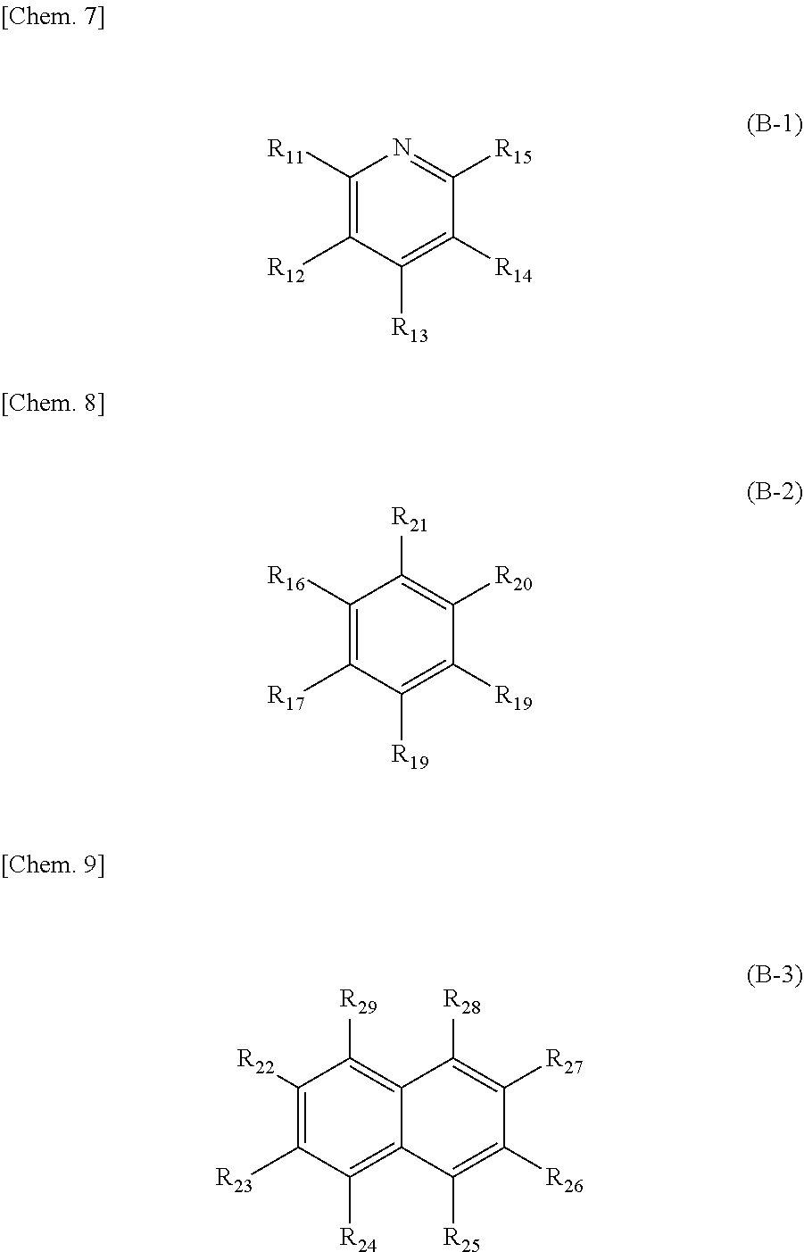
C1([R11])=C([R12])C([R13])=C([R14])C([R15])=N1.C1([R16])=C([R17])C([R19])=C([R19])C([R20])=C1[R21].C1([R22])=C([R23])C([R24])=C2C(=C1[R29])C([R28])=C([R27])C([R26])=C2[R25]
